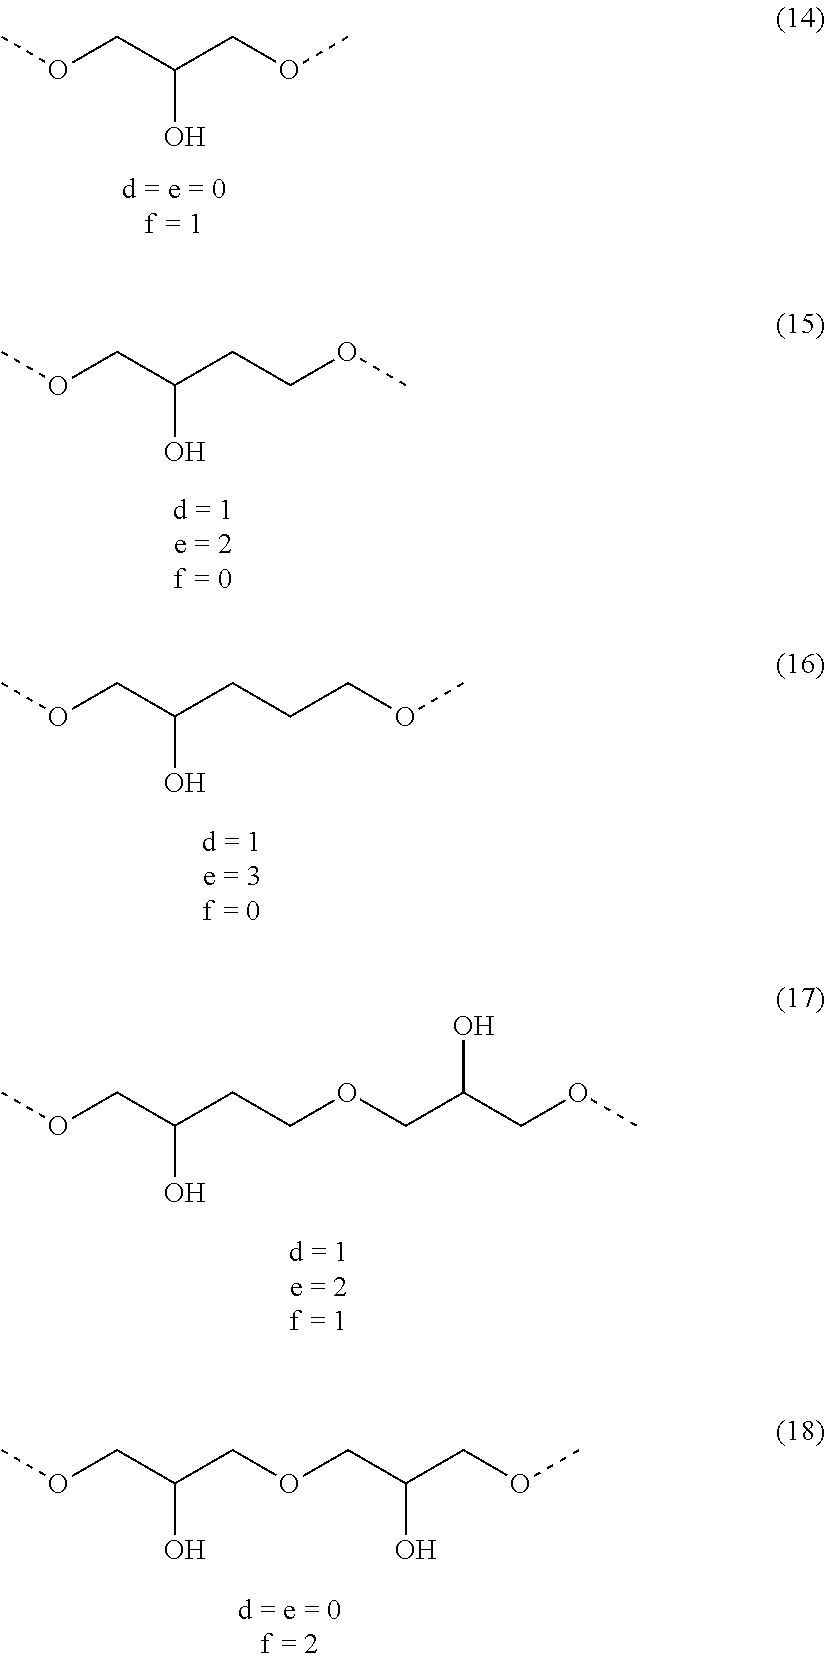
COCC(COC)O.COCC(CCOC)O.COCC(CCCOC)O.COCC(CCOCC(COC)O)O.COCC(COCC(COC)O)O
